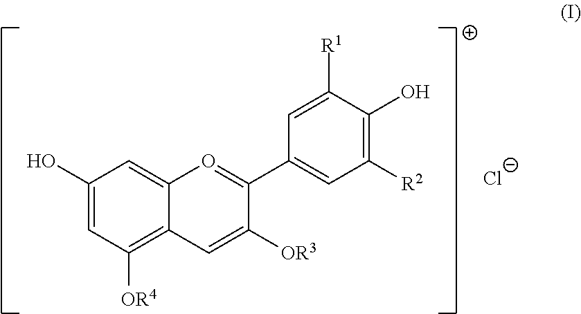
C1(O)=CC([OR4])=C2C(=C1)O=C(C1=CC([R2])=C(O)C([R1])=C1)C([OR3])=C2.[Cl-]
